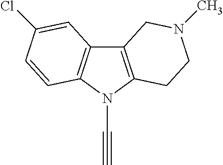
C12=C(N(C#C)C3=C1C=C(Cl)C=C3)CCN(C)C2
